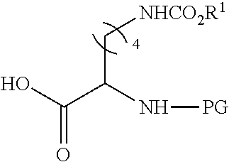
C(C(N[PG])C[NHCO2R1])(O)=O
